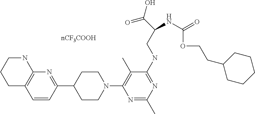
C1C2=C(NCC1)N=C(C1CCN(C3=C(C)C(NCC(C(=O)O)NC(OCCC4CCCCC4)=O)=NC(C)=N3)CC1)C=C2
